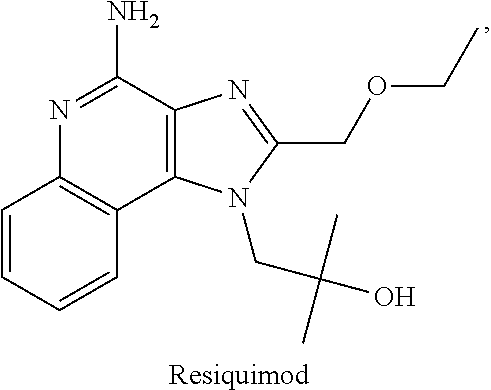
N1=C(N)C2=C(C3=C1C=CC=C3)N(CC(O)(C)C)C(COCC)=N2.[Resiquimod]
